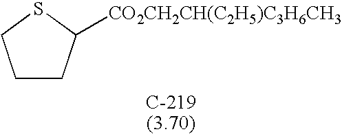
C1CC([CO2CH2CH(C2H5)C3H6CH3])SC1
